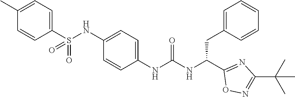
C1(S(NC2=CC=C(NC(NC(C3=NC(C(C)(C)C)=NO3)CC3=CC=CC=C3)=O)C=C2)(=O)=O)=CC=C(C)C=C1
